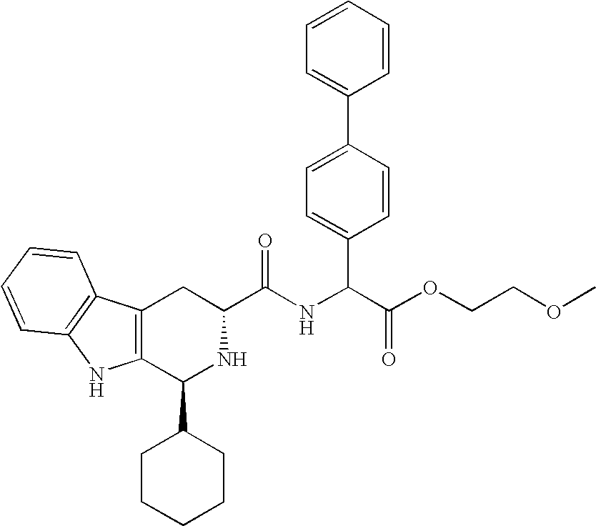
C1(C2CCCCC2)NC(C(=O)NC(C2=CC=C(C3=CC=CC=C3)C=C2)C(OCCOC)=O)CC2=C1NC1=C2C=CC=C1
